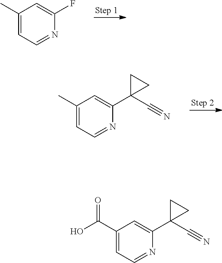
C1(C)=CC=NC(F)=C1.C1(C)=CC=NC(C2(C#N)CC2)=C1.C1(C(O)=O)=CC=NC(C2(C#N)CC2)=C1
